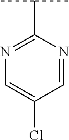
C1=NC(C(C)C)=NC=C1Cl
